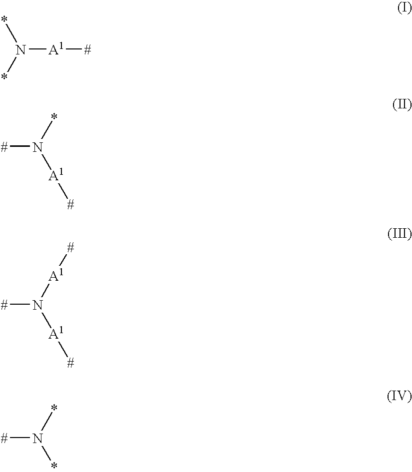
N([A1][#])(*)*.N([#])([A1][#])*.N([#])([A1][#])[A1][#].N([#])(*)*
